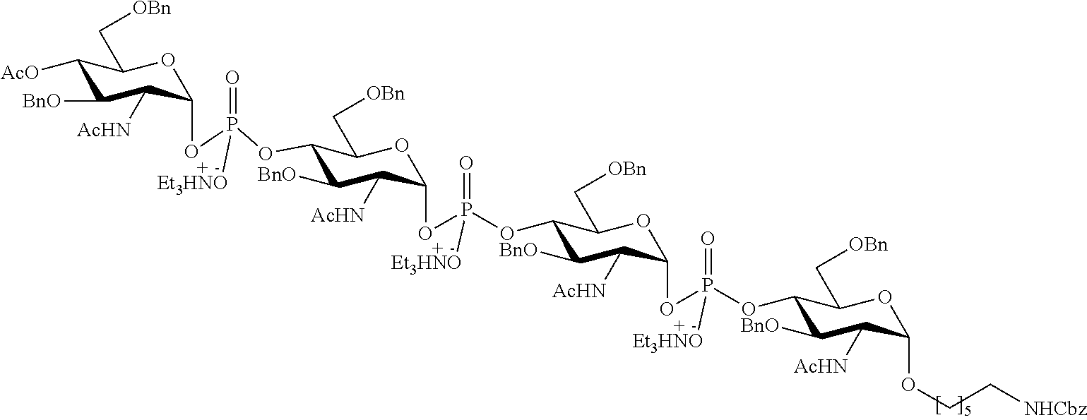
C1([AcO])C([BnO])C([AcHN])C(OP(OC2C([BnO])C([AcHN])C(OP(OC3C([BnO])C([AcHN])C(OP(OC4C([BnO])C([AcHN])C(OCC[NHCbz])OC4C[OBn])(=O)[Et3HNO])OC3C[OBn])(=O)[Et3HNO])OC2C[OBn])(=O)[Et3HNO])OC1C[OBn]
